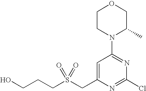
C(S(=O)(=O)CC1=CC(N2C(C)COCC2)=NC(Cl)=N1)CCO
